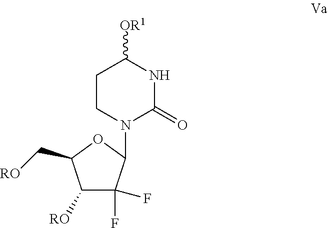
C1([RO])C(F)(F)C(N2C(=O)NC([OR1])CC2)OC1C[RO]
